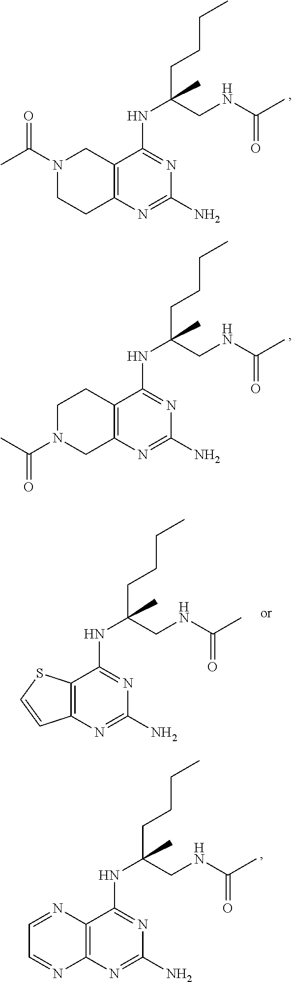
C12=C(N=C(N)N=C1NC(CCCC)(CNC(C)=O)C)CCN(C(C)=O)C2.C12=C(N=C(N)N=C1NC(CCCC)(CNC(C)=O)C)CN(C(C)=O)CC2.C12=C(N=C(N)N=C1NC(CCCC)(CNC(C)=O)C)C=CS2.C12=C(N=C(N)N=C1NC(CCCC)(CNC(C)=O)C)N=CC=N2
